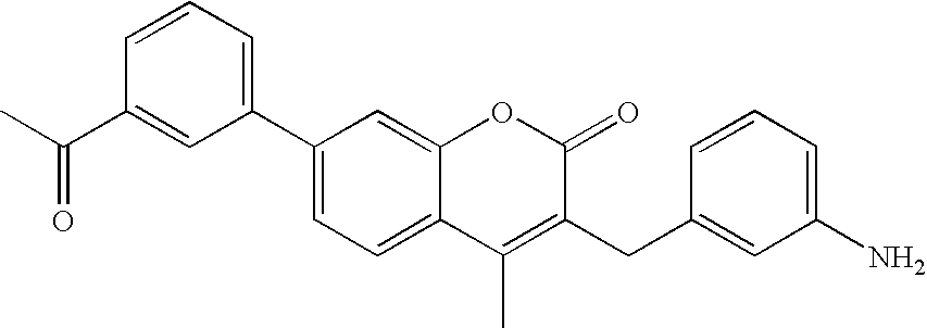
C1(C2=CC=CC(C(C)=O)=C2)=CC=C2C(=C1)OC(=O)C(CC1=CC(N)=CC=C1)=C2C
